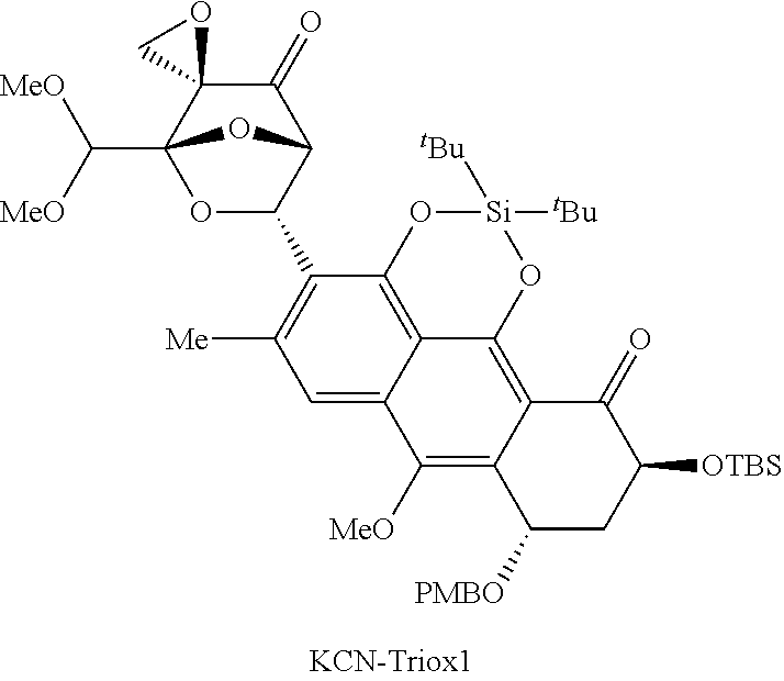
O1C(C2=C([Me])C=C3C4=C2O[Si]([tBu])([tBu])OC4=C2C(=C3[MeO])C([PMBO])CC([OTBS])C2=O)C2C(=O)C3(C1(C([MeO])[MeO])O2)OC3
